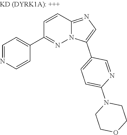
C1=NC=CC(C2=NN3C(=NC=C3C3=CC=C(N4CCOCC4)N=C3)C=C2)=C1
